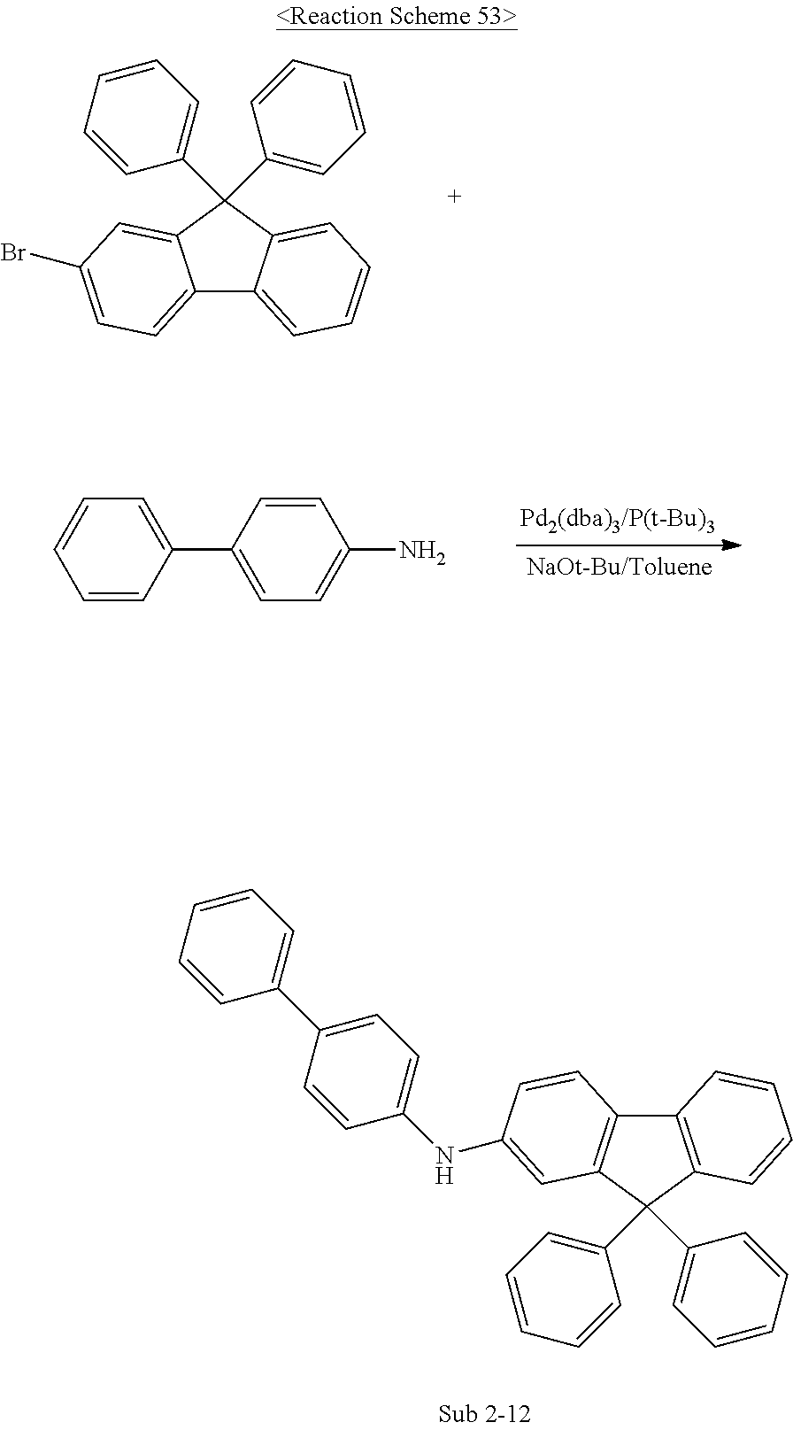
C12=CC=C(Br)C=C1C(C1=CC=CC=C1)(C1=CC=CC=C1)C1=CC=CC=C21.C1=CC(C2=CC=CC=C2)=CC=C1N.C12=C(C(C3=CC=CC=C3)(C3=CC=CC=C3)C3=C1C=CC=C3)C=C(NC1=CC=C(C3=CC=CC=C3)C=C1)C=C2
